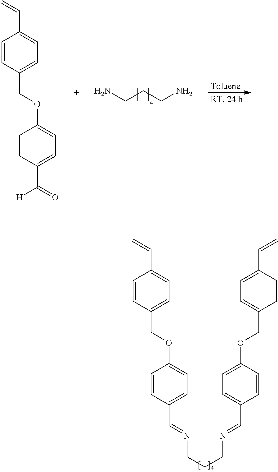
NCCCN.C1=CC(COC2=CC=C(C(=O)[H])C=C2)=CC=C1C=C.C1=CC(COC2=CC=C(C=NCCCN=CC3=CC=C(OCC4=CC=C(C=C)C=C4)C=C3)C=C2)=CC=C1C=C
